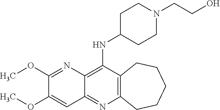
C12=C(C(NC3CCN(CCO)CC3)=C3C(=N1)C=C(OC)C(OC)=N3)CCCCC2
